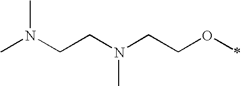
CN(C)CCN(CCOC)C
